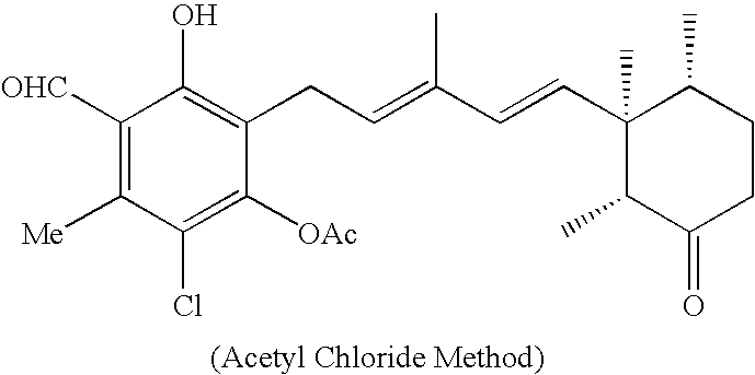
C1([OHC])=C([Me])C(Cl)=C([OAc])C(CC=C(C=CC2(C)C(C)C(=O)CCC2C)C)=C1O
